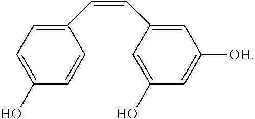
C1(C=CC2=CC([OH])=CC(O)=C2)=CC=C(O)C=C1
